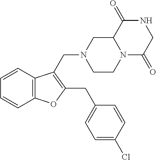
N12C(=O)CNC(=O)C1CN(CC1=C(CC3=CC=C(Cl)C=C3)OC3=C1C=CC=C3)CC2
